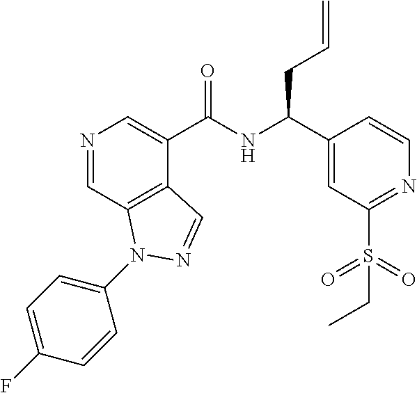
N1=CC2=C(C(C(NC(C3=CC(S(=O)(=O)CC)=NC=C3)CC=C)=O)=C1)C=NN2C1=CC=C(F)C=C1
